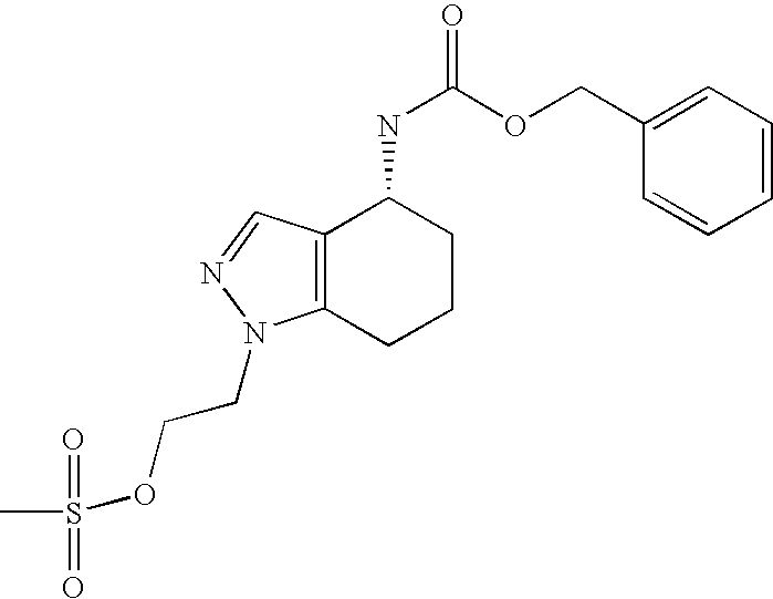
C12=C(CCCC1NC(OCC1=CC=CC=C1)=O)N(CCOS(=O)(C)=O)N=C2
